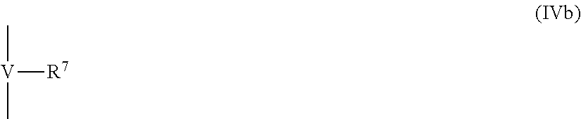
[V]([R7])(C)C
